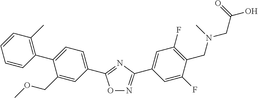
O1N=C(C2=CC(F)=C(CN(CC(O)=O)C)C(F)=C2)N=C1C1=CC=C(C2=C(C)C=CC=C2)C(COC)=C1
